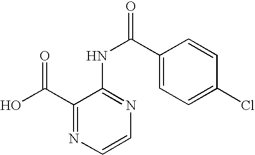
C1(C(O)=O)=NC=CN=C1NC(=O)C1=CC=C(Cl)C=C1
